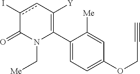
C1(C2=C([Y])cc(I)C(=O)N2C[Me])=CC=C(OCC#C)C=C1[Me]
